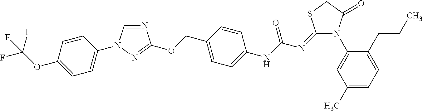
N1=CN(C2=CC=C(OC(F)(F)F)C=C2)N=C1OCC1=CC=C(NC(N=C2N(C3=CC(C)=CC=C3CCC)C(=O)CS2)=O)C=C1
